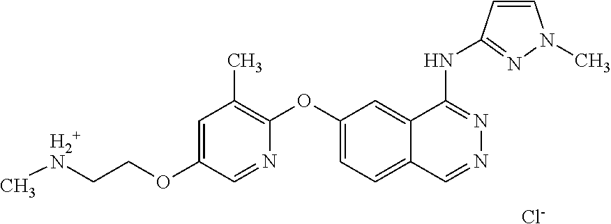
[Cl-].C[H2+N]CCOC1=CC(C)=C(OC2=CC=C3C(=C2)C(NC2=NN(C)C=C2)=NN=C3)N=C1
